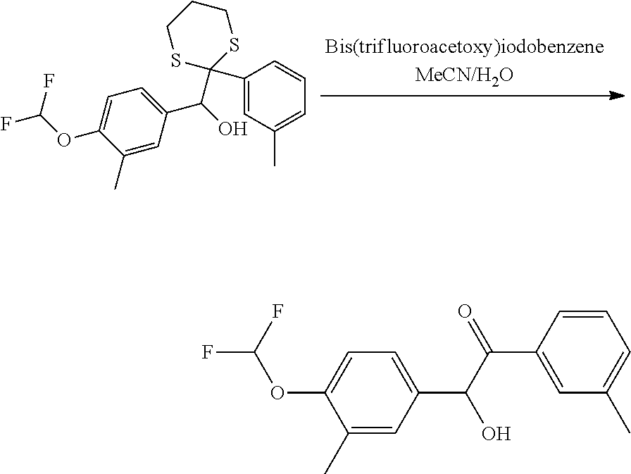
C1(C)=CC(C(O)C2(C3=CC(C)=CC=C3)SCCCS2)=CC=C1OC(F)F.C1(C)=CC(C(C(C2=CC(C)=CC=C2)=O)O)=CC=C1OC(F)F
